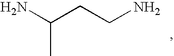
C(CC(N)C)N
